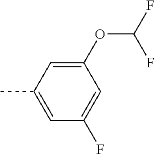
C1(OC(F)F)=CC(C)=CC(F)=C1
